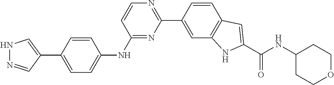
N1N=CC(C2=CC=C(NC3=NC(C4=CC5=C(C=C4)C=C(C(NC4CCOCC4)=O)N5)=NC=C3)C=C2)=C1
